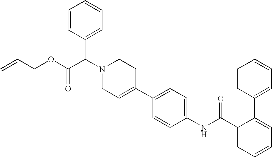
C1(C2=CC=C(NC(C3=CC=CC=C3C3=CC=CC=C3)=O)C=C2)=CCN(C(C(OCC=C)=O)C2=CC=CC=C2)CC1
